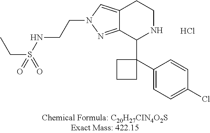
Cl.C12=NN(CCNS(CC)(=O)=O)C=C1CCNC2C1(C2=CC=C(Cl)C=C2)CCC1
